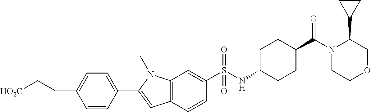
[HO2C]CCC1=CC=C(C2=CC3=C(N2C)C=C(S(NC2CCC(C(N4CCOCC4C4CC4)=O)CC2)(=O)=O)C=C3)C=C1
